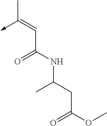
C(C(NC(CC(OC)=O)C)=O)=C(->C)C
